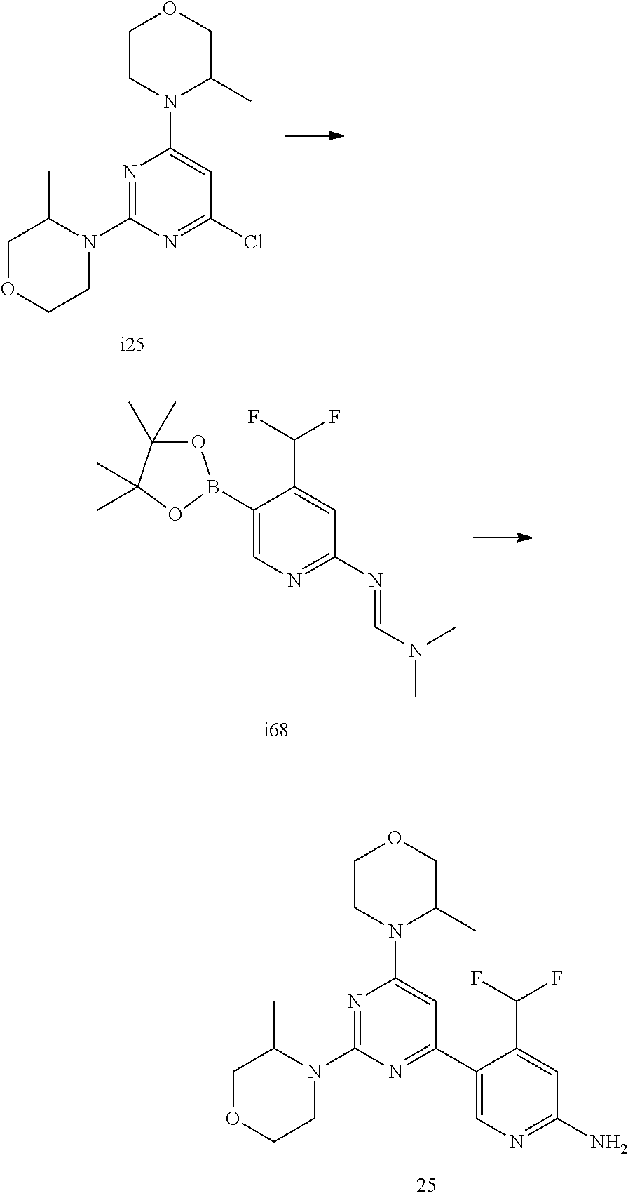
C1OCCN(C2=NC(N3C(C)COCC3)=CC(Cl)=N2)C1C.O1C(C)(C)C(C)(C)OB1C1=CN=C(N=CN(C)C)C=C1C(F)F.C1OCCN(C2=NC(N3C(C)COCC3)=CC(C3=CN=C(N)C=C3C(F)F)=N2)C1C
